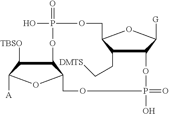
C1(CC[DMTS])C2C([G])OC1COP(=O)(O)OC1C([TBSO])C([A])OC1COP(O)(=O)O2
